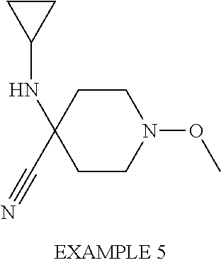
N(C1(C#N)CCN(OC)CC1)C1CC1
